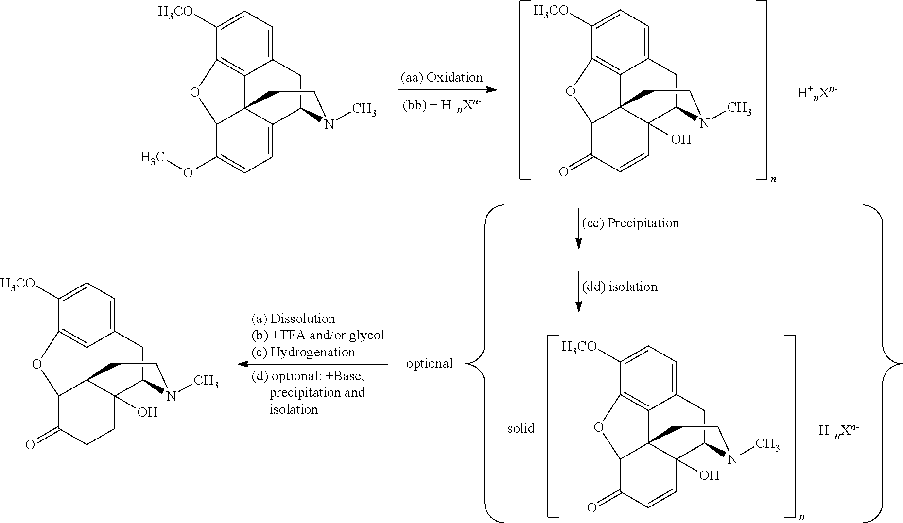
C12=CC=C([H3CO])C3=C1C14C(=CC=C(OC)C1O3)C(C2)N(C)CC4.C12=CC=C([H3CO])C3=C1C14C(O)(C(C2)N(C)CC1)C=CC(=O)C4O3.C12=CC=C([H3CO])C3=C1C14C(O)(C(C2)N(C)CC1)C=CC(=O)C4O3.C12=CC=C([H3CO])C3=C1C14C(O)(C(C2)N(C)CC1)CCC(=O)C4O3
